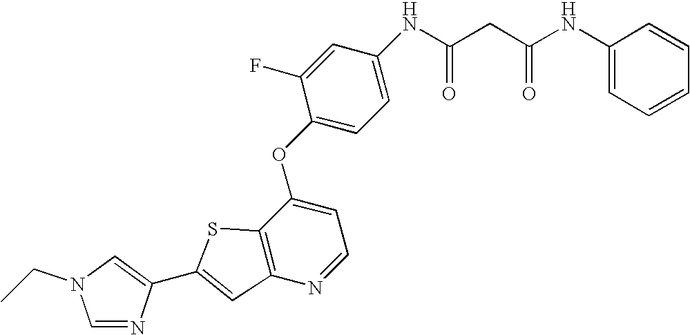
C1(NC(CC(NC2=CC=CC=C2)=O)=O)=CC=C(OC2=CC=NC3=C2SC(C2=CN(CC)C=N2)=C3)C(F)=C1
